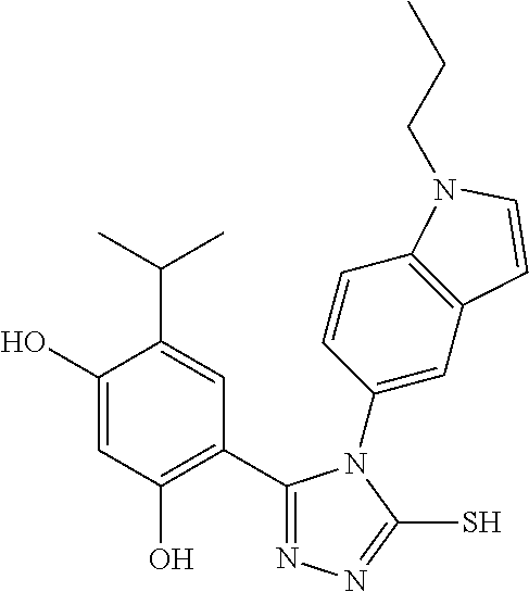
C1(C2=C(O)C=C(O)C(C(C)C)=C2)=NN=C(S)N1C1=CC2=C(C=C1)N(CCC)C=C2
